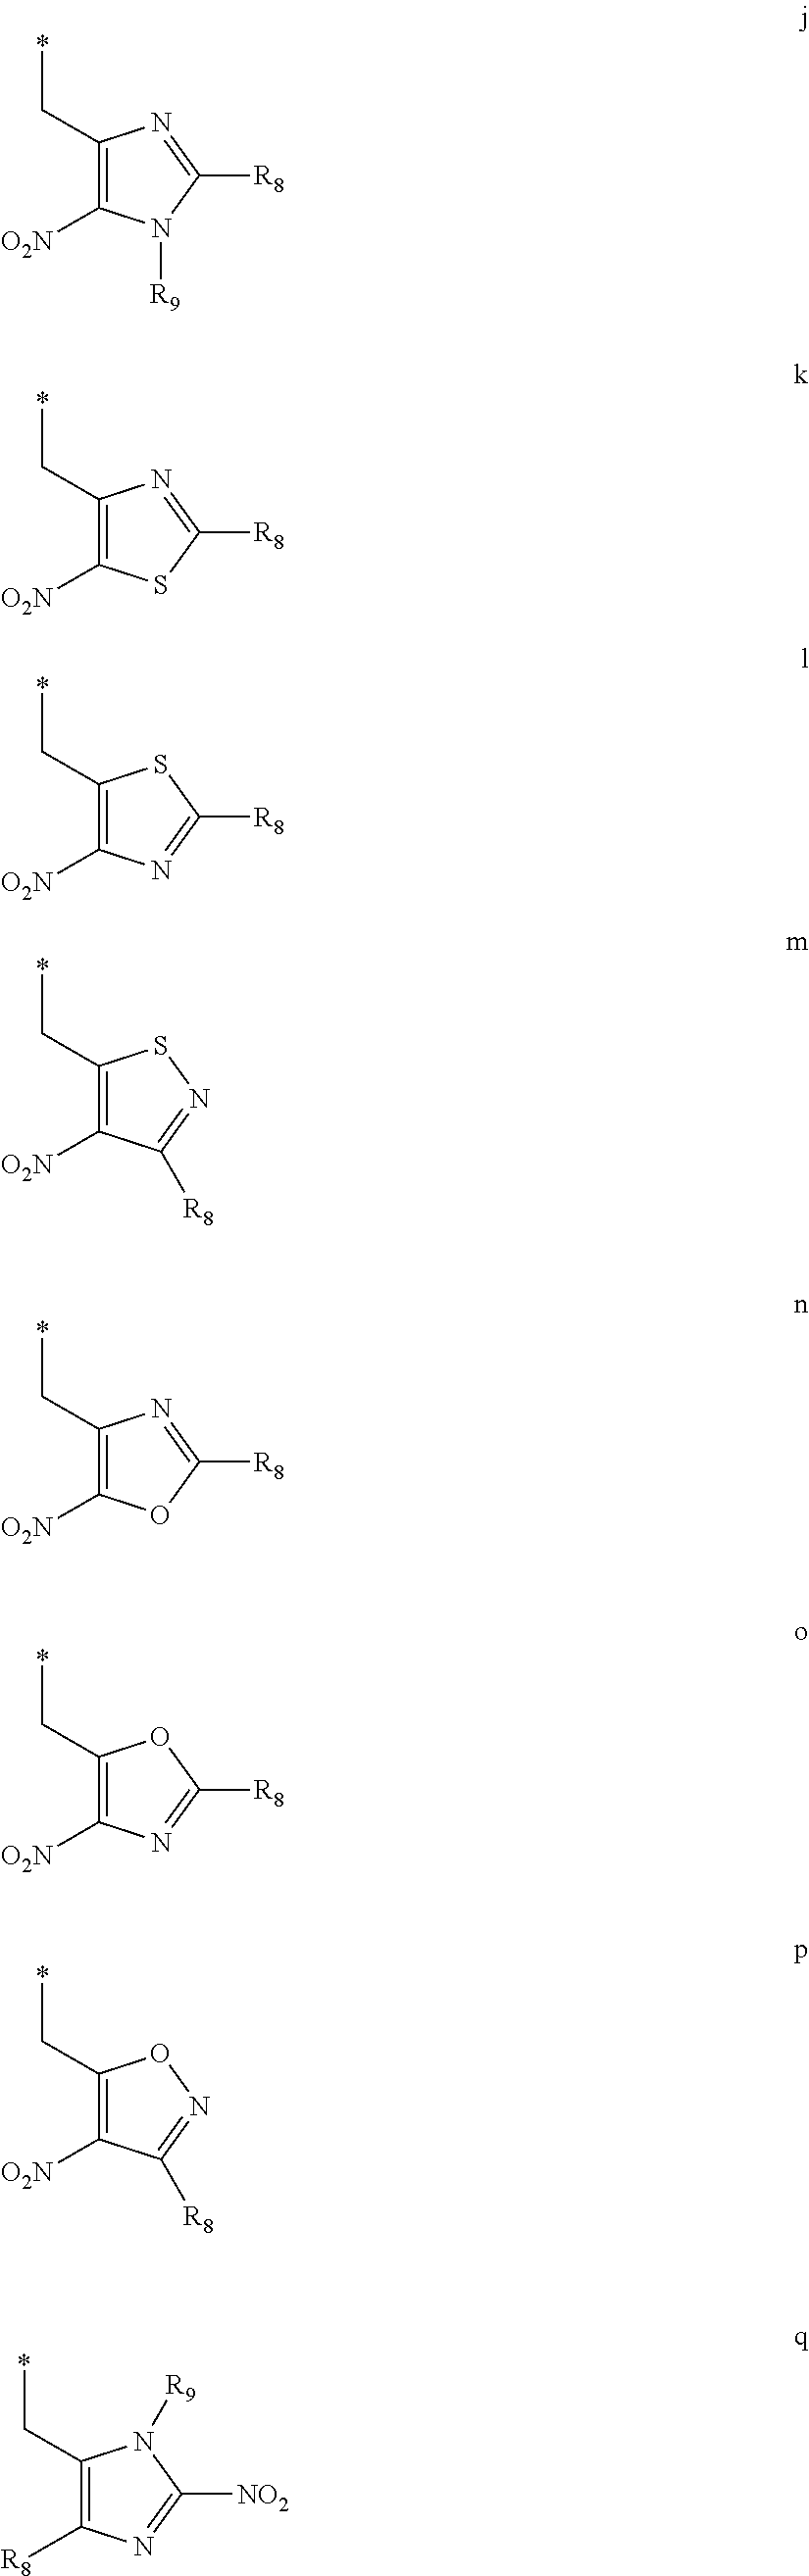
C1(C*)=C([O2N])N([R9])C([R8])=N1.C1(C*)=C([O2N])SC([R8])=N1.C1(C*)=C([O2N])N=C([R8])S1.C1(C*)=C([O2N])C([R8])=NS1.C1(C*)=C([O2N])OC([R8])=N1.C1(C*)=C([O2N])N=C([R8])O1.C1(C*)=C([O2N])C([R8])=NO1.C1(C*)=C([R8])N=C([NO2])N1[R9]
